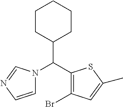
C1CC(C(C2=C(Br)C=C(C)S2)N2C=CN=C2)CCC1
